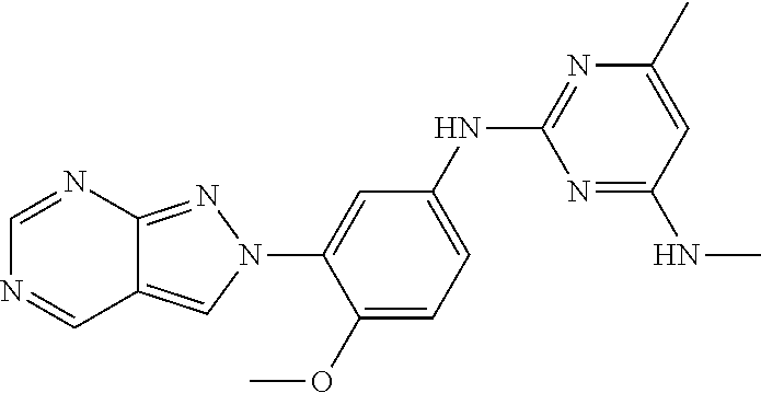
C1=C(NC2=NC(C)=CC(NC)=N2)C=C(N2C=C3C(=N2)N=CN=C3)C(OC)=C1
